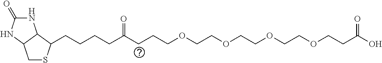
C1(=O)NC2C(N1)CSC2CCCCC(CCCOCCOCCOCCOCCC(O)=O)=O
